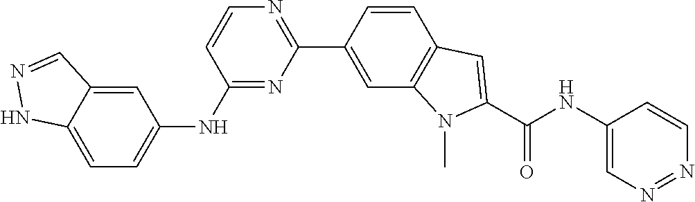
C1=C2C(=CC(NC3=NC(C4=CC5=C(C=C4)C=C(C(NC4=CN=NC=C4)=O)N5C)=NC=C3)=C1)C=NN2
